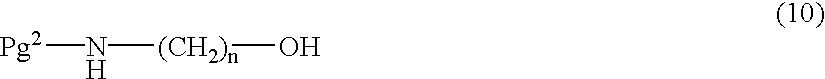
[Pg2]N[(CH2)n]O
